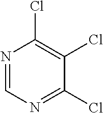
ClC1=C(Cl)C(Cl)=NC=N1
